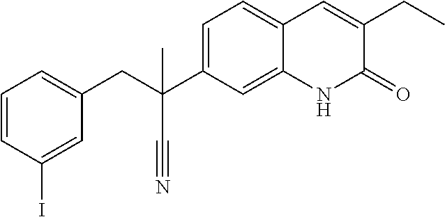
C1=CC(I)=CC(CC(C2=CC=C3C(=C2)NC(=O)C(CC)=C3)(C#N)C)=C1
